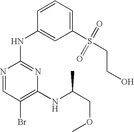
N1=CC(Br)=C(NC(COC)C)N=C1NC1=CC(S(=O)(=O)CCO)=CC=C1
